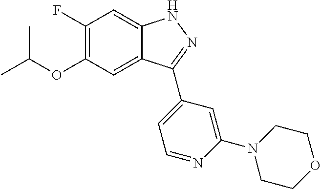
C1(F)=C(OC(C)C)C=C2C(=C1)NN=C2C1=CC=NC(N2CCOCC2)=C1
